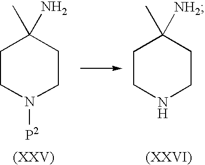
C1CN([P2])CCC1(C)N.C1CNCCC1(C)[NH2]
